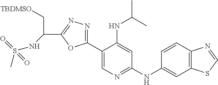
C12=C(C=CC(NC3=NC=C(C4=NN=C(C(C[TBDMSO])NS(=O)(=O)C)O4)C(NC(C)C)=C3)=C1)N=CS2
